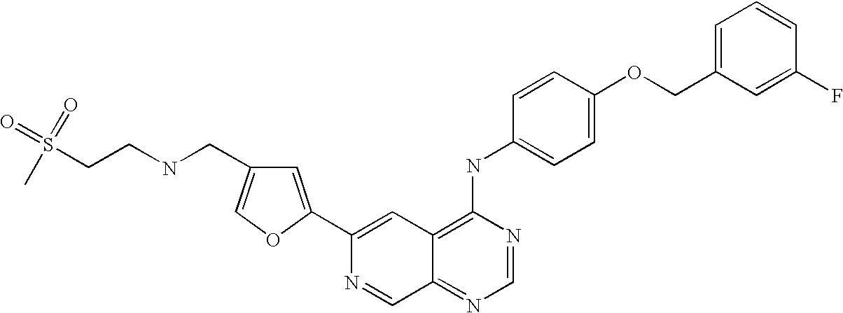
C1=NC(NC2=CC=C(OCC3=CC=CC(F)=C3)C=C2)=C2C(=N1)C=NC(C1=CC(CNCCS(=O)(=O)C)=CO1)=C2
